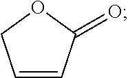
C1=CC(=O)OC1
